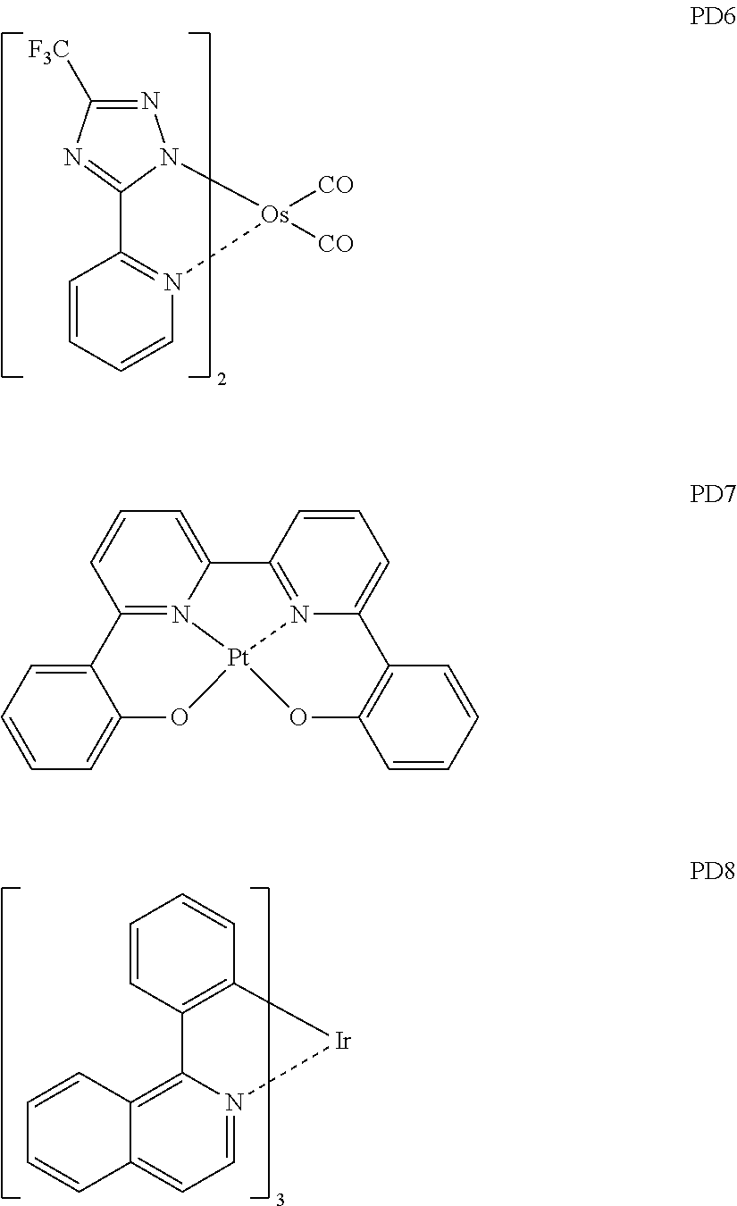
C1=CC2=C(C=C1)[Ir]N1=CC=C3C(=C21)C=CC=C3.C1=CC=CN2=C1C1=NC([F3C])=NN1[Os]2([CO])[CO].C12=N3C(=CC=C1)C1=N4C(=CC=C1)C1=C(C=CC=C1)O[Pt]34OC1=CC=CC=C21
